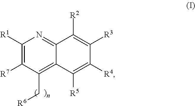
C1([R1])=C([R7])C(C[R6])=C2C(=N1)C([R2])=C([R3])C([R4])=C2[R5]
